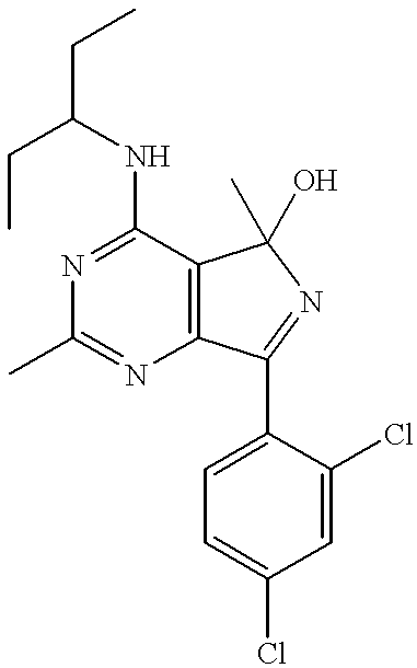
C1(NC(CC)CC)=NC(C)=NC2=C1C(O)(C)N=C2C1=CC=C(Cl)C=C1Cl
